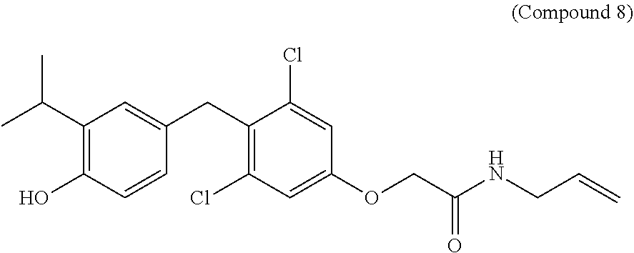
C1(O)=C(C(C)C)C=C(CC2=C(Cl)C=C(OCC(NCC=C)=O)C=C2Cl)C=C1
